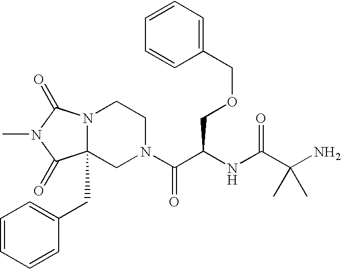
C12(CC3=CC=CC=C3)N(C(=O)N(C)C1=O)CCN(C(C(NC(C(N)(C)C)=O)COCC1=CC=CC=C1)=O)C2
